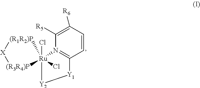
C1([R6])=C([R5])N2=C(C=C1)[Y1][Y2][Ru]21(Cl)(Cl)[(R3R4)P][X][(R1R2)P]1
